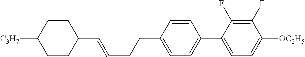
C1CC([C3H7])CCC1C=CCCC1=CC=C(C2=CC=C([OC2H5])C(F)=C2F)C=C1
